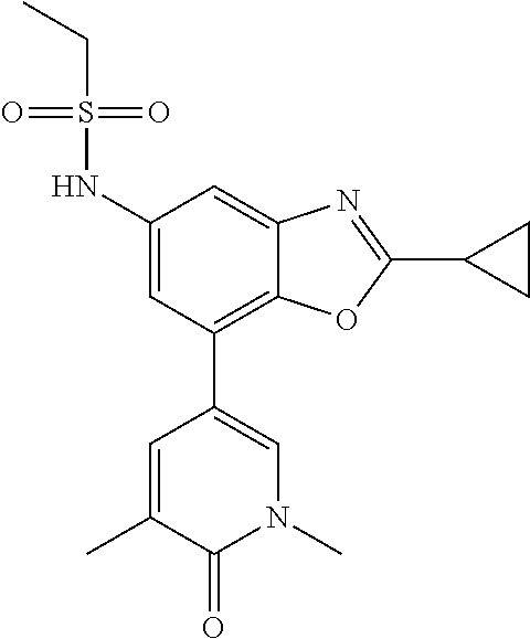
CC1=CC(C2=C3C(=CC(NS(CC)(=O)=O)=C2)N=C(C2CC2)O3)=CN(C)C1=O
